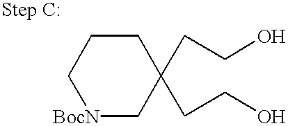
[BocN]1CC(CCO)(CCO)CCC1
